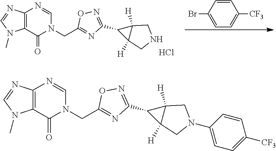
C1=CC(Br)=CC=C1[CF3].Cl.C(C1=NC(C2C3([H])C2([H])CNC3)=NO1)N1C(=O)C2=C(N=C1)N=CN2C.C(C1=NC(C2C3([H])C2([H])CN(C2=CC=C([CF3])C=C2)C3)=NO1)N1C(=O)C2=C(N=C1)N=CN2C
